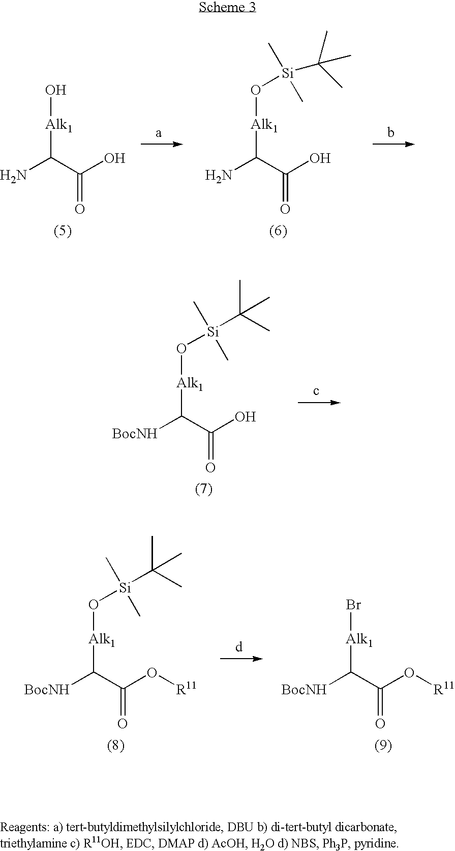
NC(C(O)=O)[Alk1]O.NC(C(O)=O)[Alk1]O[Si](C(C)(C)C)(C)C.[BocNH]C(C(O)=O)[Alk1]O[Si](C(C)(C)C)(C)C.[BocNH]C(C(O[R11])=O)[Alk1]O[Si](C(C)(C)C)(C)C.[BocNH]C(C(O[R11])=O)[Alk1]Br
